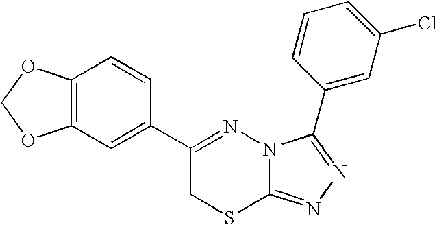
C12=C(C=C(C3=NN4C(=NN=C4C4=CC(Cl)=CC=C4)SC3)C=C1)OCO2
